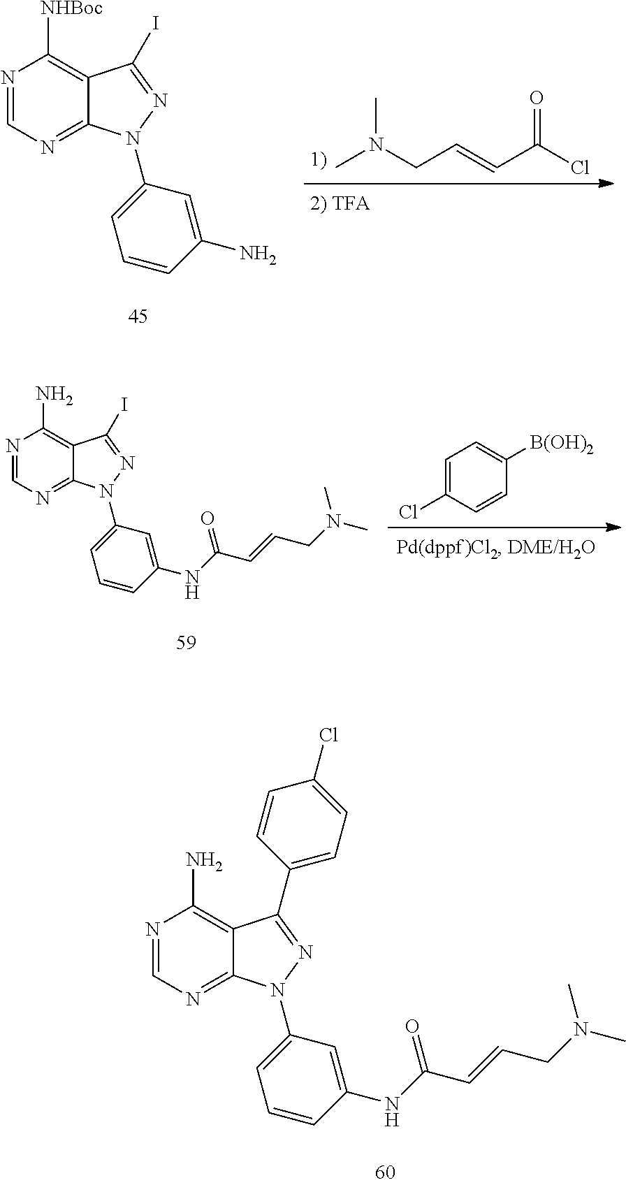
N1=CN=C2C(=C1[NHBoc])C(I)=NN2C1=CC=CC(N)=C1.C(=CC(Cl)=O)CN(C)C.N1=CN=C2C(=C1N)C(C1=CC=C(Cl)C=C1)=NN2C1=CC=CC(NC(C=CCN(C)C)=O)=C1.C1=C(Cl)C=CC([B(OH)2])=C1.N1=CN=C2C(=C1N)C(I)=NN2C1=CC=CC(NC(C=CCN(C)C)=O)=C1
